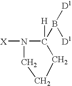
[X]N1C([H])(B([D1])[D1])CCC1
